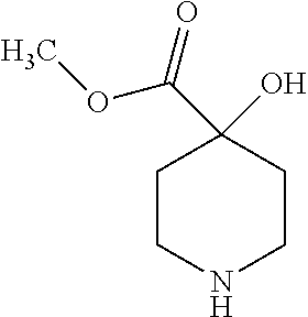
C1CNCCC1(O)C(OC)=O
